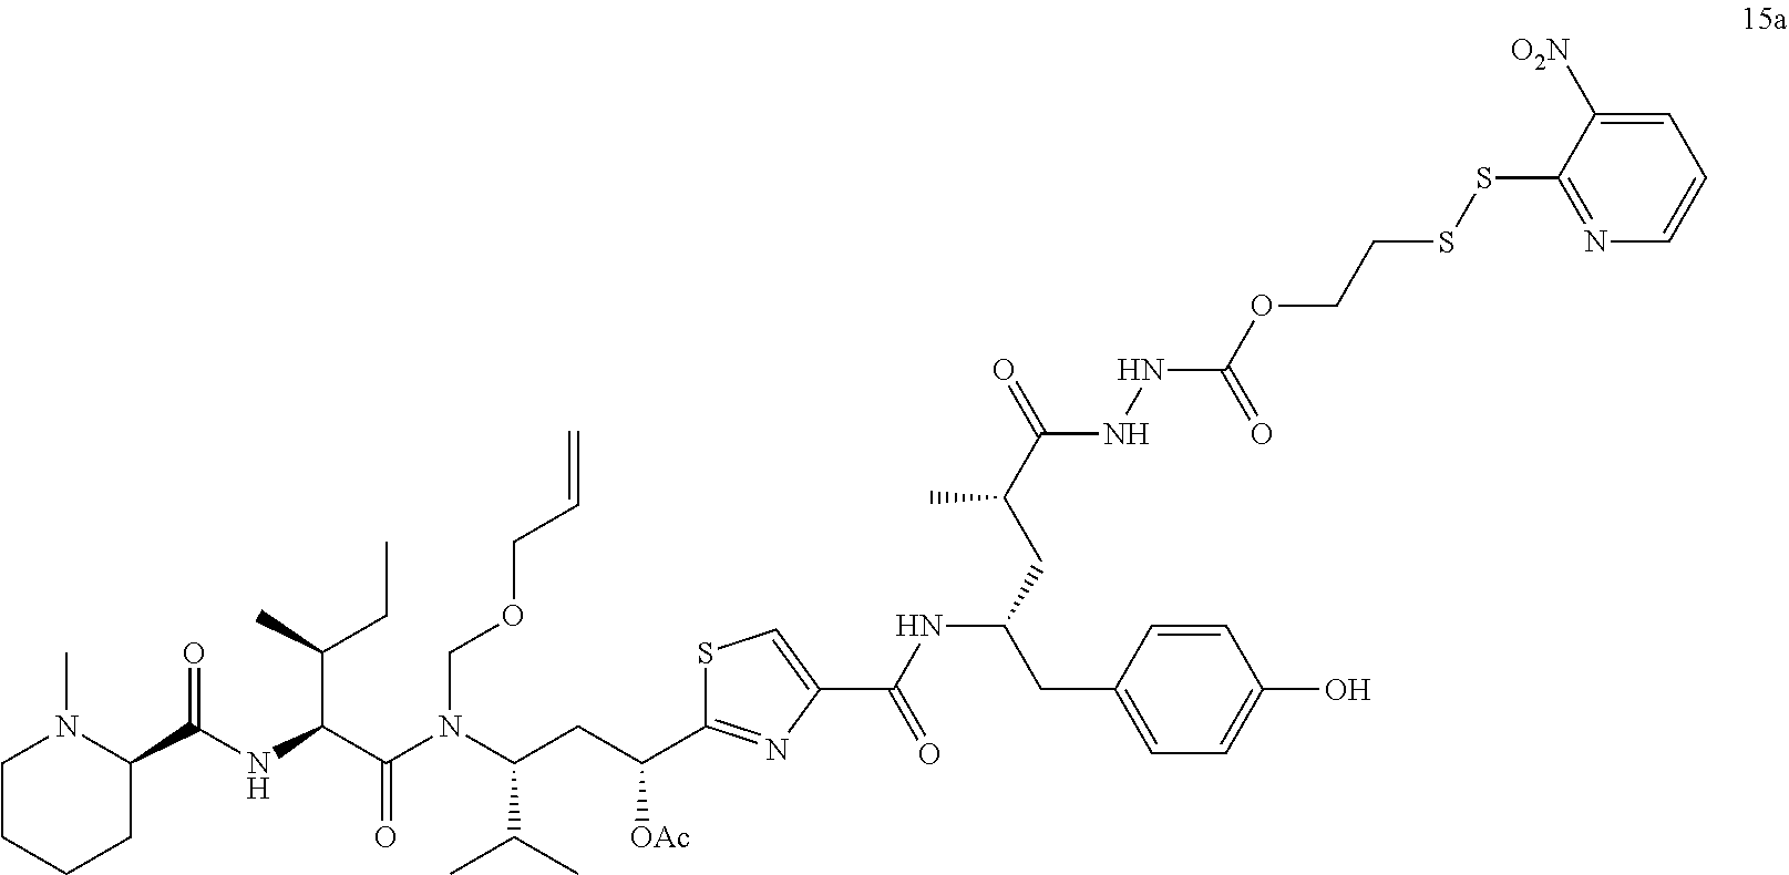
C1CCCC(C(NC(C(N(C(CC([OAc])C2=NC(C(NC(CC3=CC=C(O)C=C3)CC(C(=O)NNC(OCCSSC3=NC=CC=C3[O2N])=O)C)=O)=CS2)C(C)C)COCC=C)=O)C(C)CC)=O)N1C
